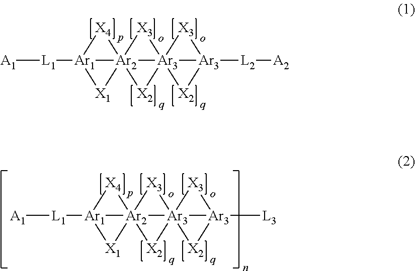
[A1][L1][Ar1]12[Ar2]34([Ar3]56([Ar3]([L2][A2])([X3]5)[X2]6)([X3]3)[X2]4)([X4]1)[X1]2.[A1][L1][Ar1]12[Ar2]34([Ar3]56([Ar3]([L3])([X3]5)[X2]6)([X3]3)[X2]4)([X4]1)[X1]2
